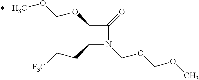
C1(CC[F3C])N(COCOC)C(=O)C1OCOC
